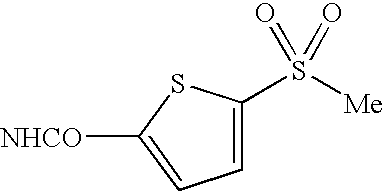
C1=C(S([Me])(=O)=O)SC([NHCO])=C1
